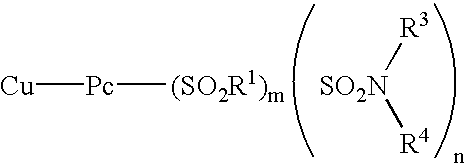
[Cu][Pc][(SO2R1)m].[SO2N]([R3])[R4]
